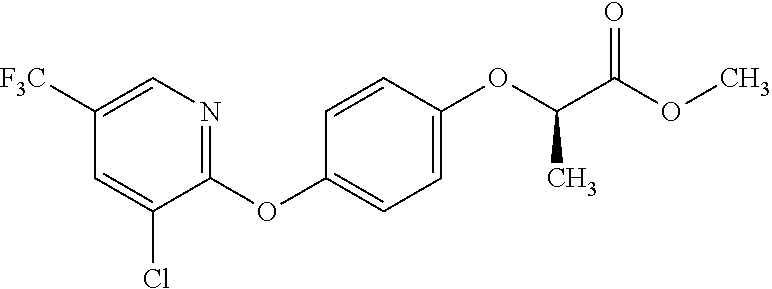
C1([F3C])=CN=C(OC2=CC=C(OC(C(OC)=O)C)C=C2)C(Cl)=C1
